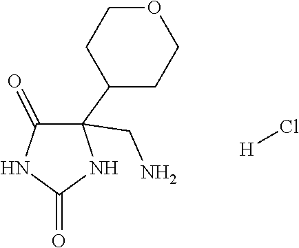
C1(=O)C(C2CCOCC2)(CN)NC(=O)N1.[H]Cl
